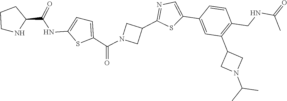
N1CCCC1C(NC1=CC=C(C(N2CC(C3=NC=C(C4=CC(C5CN(C(C)C)C5)=C(CNC(=O)C)C=C4)S3)C2)=O)S1)=O
